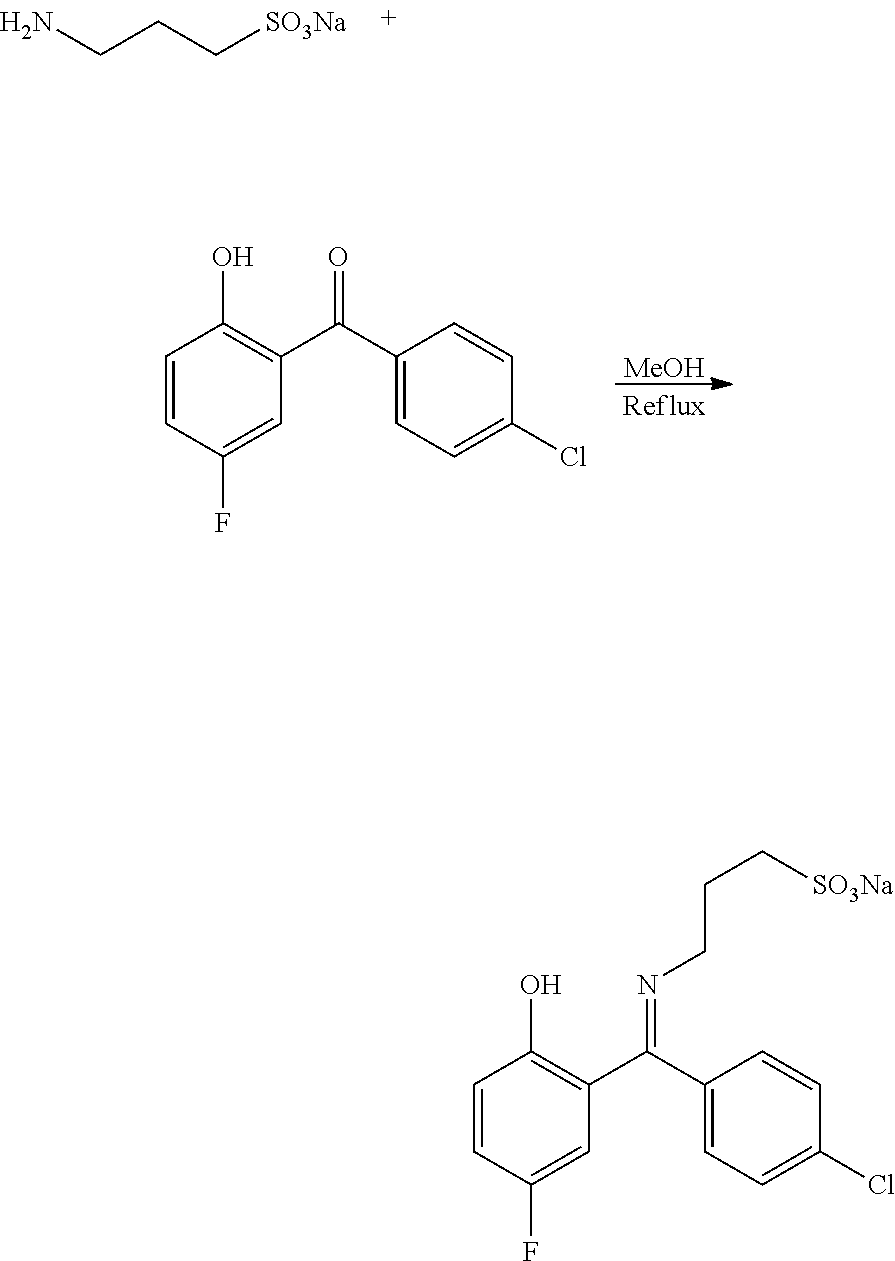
NCCC[SO3Na].[MeOH].C1=CC(F)=CC(C(C2=CC=C(Cl)C=C2)=O)=C1O.C1=CC(F)=CC(C(C2=CC=C(Cl)C=C2)=NCCC[SO3Na])=C1O
